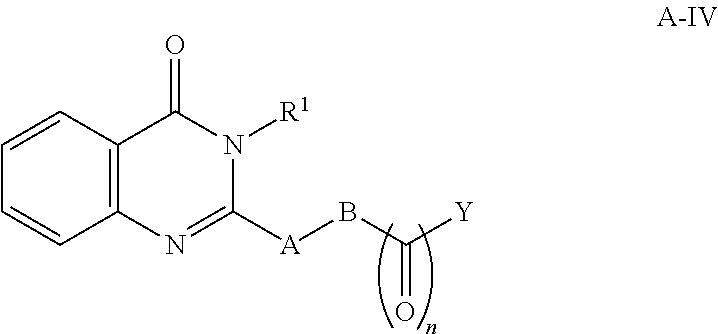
C12=C(C(=O)N([R1])C([A]BC([Y])=O)=N1)C=CC=C2
